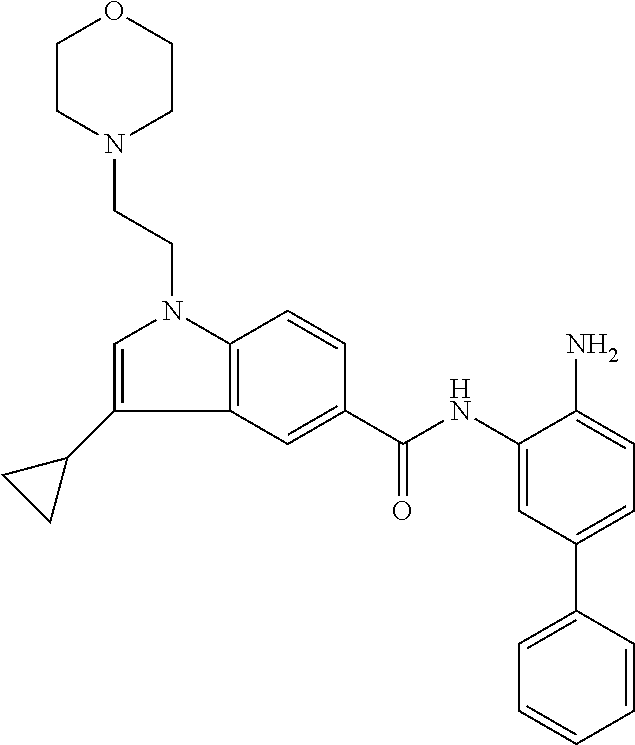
C1CN(CCN2C3=C(C(C4CC4)=C2)C=C(C(NC2=CC(C4=CC=CC=C4)=CC=C2N)=O)C=C3)CCO1
